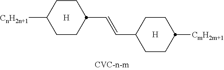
C1CC([CnH2n+1])CCC1C=CC1CCC([CmH2m+1])CC1.[H].[H]
